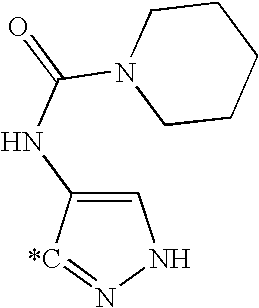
C1=C(NC(N2CCCCC2)=O)[*C]=NN1
